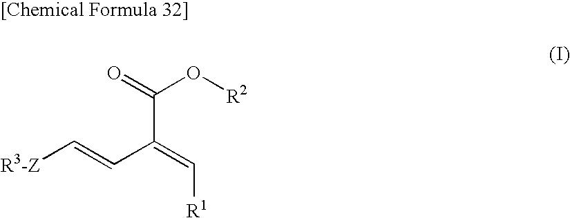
C(C(=C[R1])C=C[R3-Z])(=O)O[R2]
